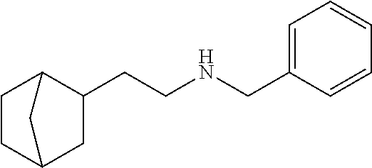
C1(CNCCC2C3CCC(C2)C3)=CC=CC=C1
